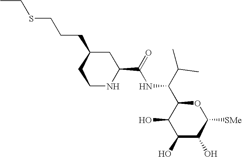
C1(O)C(O)C([SMe])OC(C(C(C)C)NC(C2CC(CCCSCC)CCN2)=O)C1O
